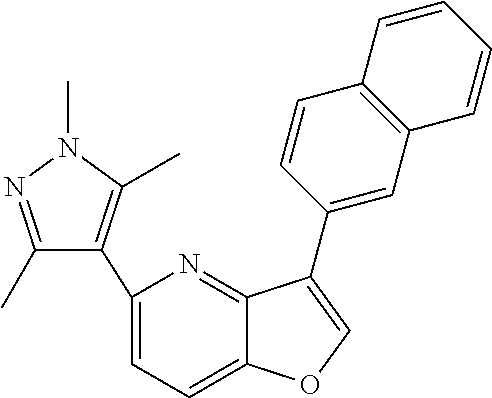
C1(C2=C(C)N(C)N=C2C)=CC=C2C(=N1)C(C1=CC3=C(C=C1)C=CC=C3)=CO2
